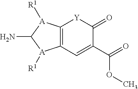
C1(N)[A]([R1])C2=C([A]1[R1])C=C(C(=O)OC)C(=O)[Y]2
